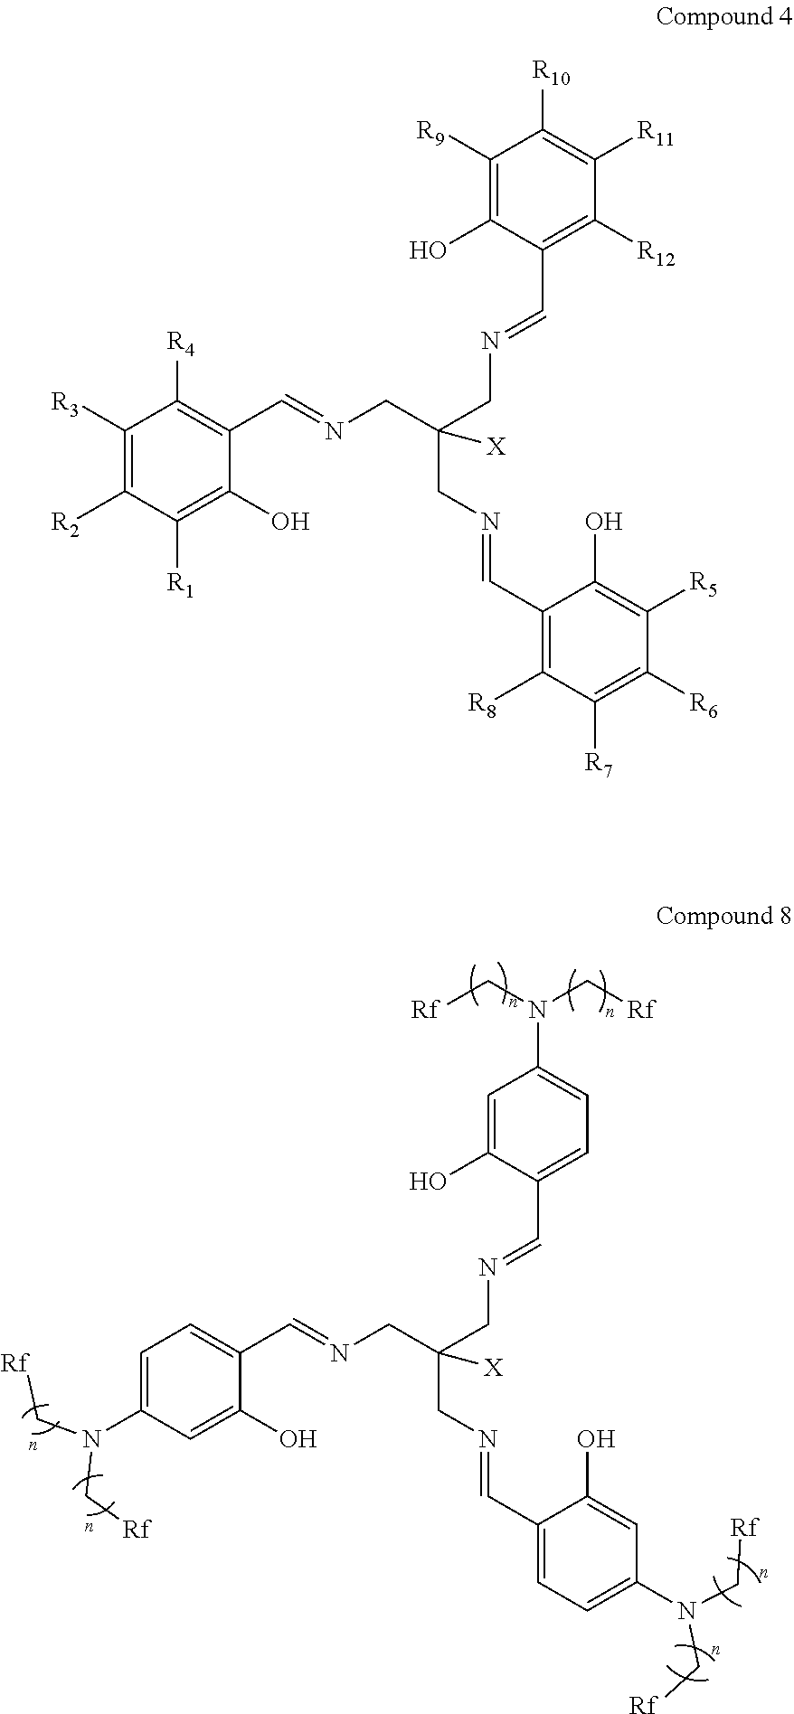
C1=C(N(C[Rf])C[Rf])C=C(O)C(C=NCC(CN=CC2=CC=C(N(C[Rf])C[Rf])C=C2O)(CN=CC2=CC=C(N(C[Rf])C[Rf])C=C2O)[X])=C1.C1([R3])=C([R2])C([R1])=C(O)C(C=NCC(CN=CC2=C([R8])C([R7])=C([R6])C([R5])=C2O)(CN=CC2=C([R12])C([R11])=C([R10])C([R9])=C2O)[X])=C1[R4]
